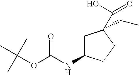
C(OC(NC1CC(C(=O)O)(CC)CC1)=O)(C)(C)C
